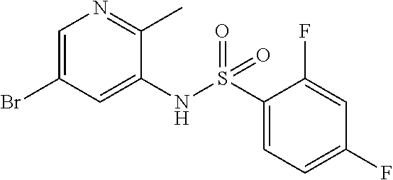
C1=C(Br)C=C(NS(C2=CC=C(F)C=C2F)(=O)=O)C(C)=N1
